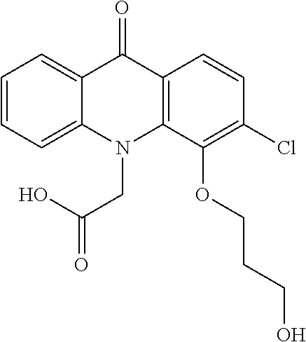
C12=CC=CC=C1N(CC(O)=O)C1=C(C2=O)C=CC(Cl)=C1OCCCO
